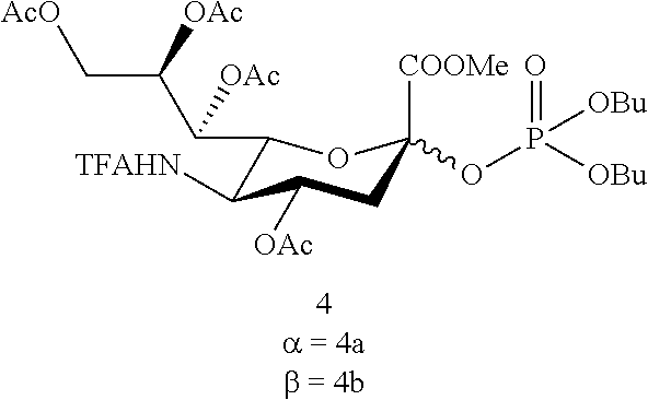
C1(C(C(C[AcO])[OAc])[OAc])C([TFAHN])C([OAc])CC([COOMe])(OP(=O)([OBu])[OBu])O1
